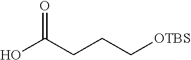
OC(CCC[OTBS])=O
